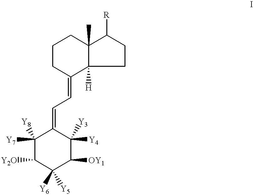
C1CC(=CC=C2C([Y4])([Y3])C([OY1])C([Y5])([Y6])C([Y2O])C2([Y7])[Y8])C2([H])C(C)(C1)C([R])CC2
